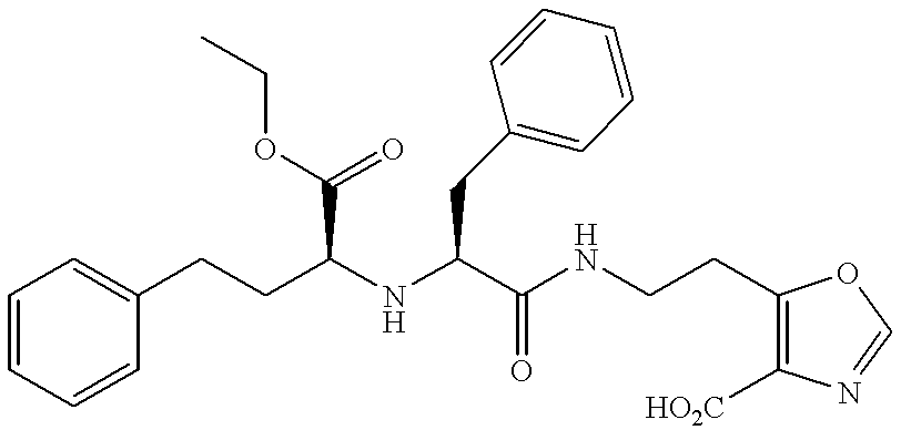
C1=CC=CC(CCC(NC(C(NCCC2=C([HO2C])N=CO2)=O)CC2=CC=CC=C2)C(OCC)=O)=C1
